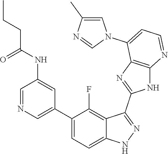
C1=NC=C(C2=CC=C3C(=C2F)C(C2=NC4=C(N2)N=CC=C4N2C=C(C)N=C2)=NN3)C=C1NC(CCC)=O
